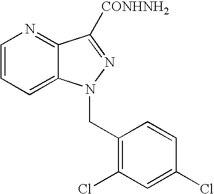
C1=CC=C2C(=N1)C([CONHNH2])=NN2CC1=C(Cl)C=C(Cl)C=C1
